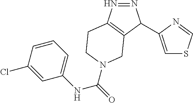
N1=NC(C2=CSC=N2)C2=C1CCN(C(=O)NC1=CC=CC(Cl)=C1)C2
